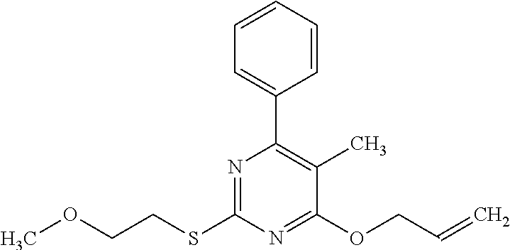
C1=CC=CC(C2=C(C)C(OCC=C)=NC(SCCOC)=N2)=C1
